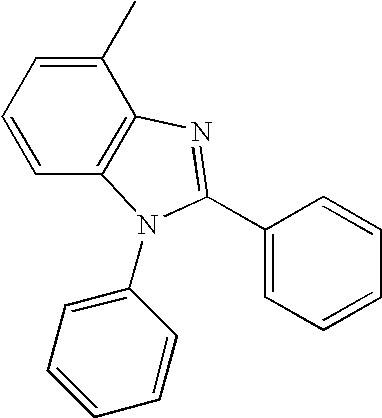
C1(C)=CC=CC2=C1N=C(C1=CC=CC=C1)N2C1=CC=CC=C1
